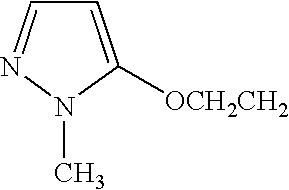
C1=C([OCH2CH2])N(C)N=C1
